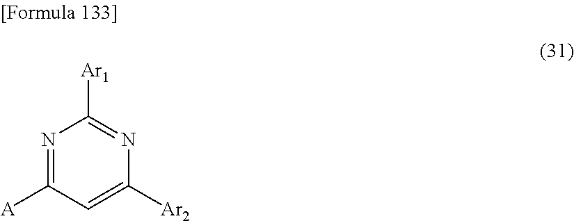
N1=C([A])C=C([Ar2])N=C1[Ar1]
